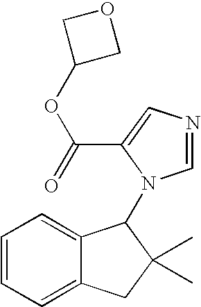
C1=CC=C2C(=C1)C(N1C=NC=C1C(=O)OC1COC1)C(C)(C)C2
